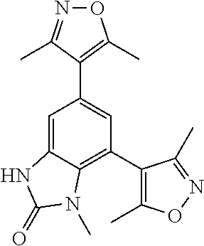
N1=C(C)C(C2=CC(C3=C(C)ON=C3C)=C3C(=C2)NC(=O)N3C)=C(C)O1
